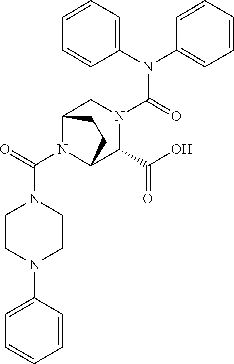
N1(C(N2C3C(C(O)=O)N(C(N(C4=CC=CC=C4)C4=CC=CC=C4)=O)CC2CC3)=O)CCN(C2=CC=CC=C2)CC1
